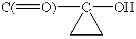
C1CC1(O)[O)]=[C(]
